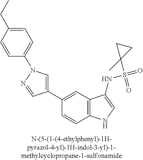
C1(C2=CN(C3=CC=C(CC)C=C3)N=C2)=CC2=C(C=C1)NC=C2NS(=O)(C1(C)CC1)=O
